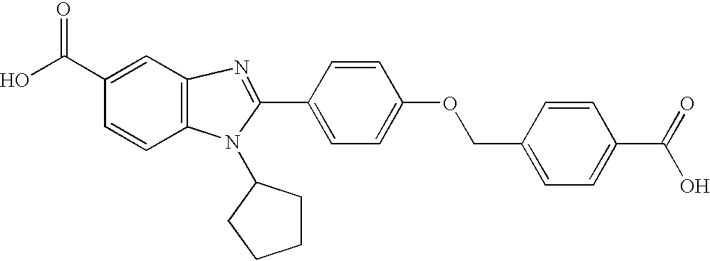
C1=CC2=C(C=C1C(O)=O)N=C(C1=CC=C(OCC3=CC=C(C(=O)O)C=C3)C=C1)N2C1CCCC1
